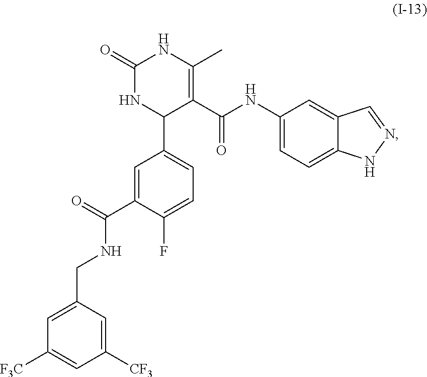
C1([CF3])=CC(CNC(C2=CC(C3C(C(=O)NC4=CC=C5C(=C4)C=NN5)=C(C)NC(=O)N3)=CC=C2F)=O)=CC([F3C])=C1
